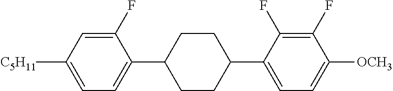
C1(F)=CC([C5H11])=CC=C1C1CCC(C2=CC=C([OCH3])C(F)=C2F)CC1
